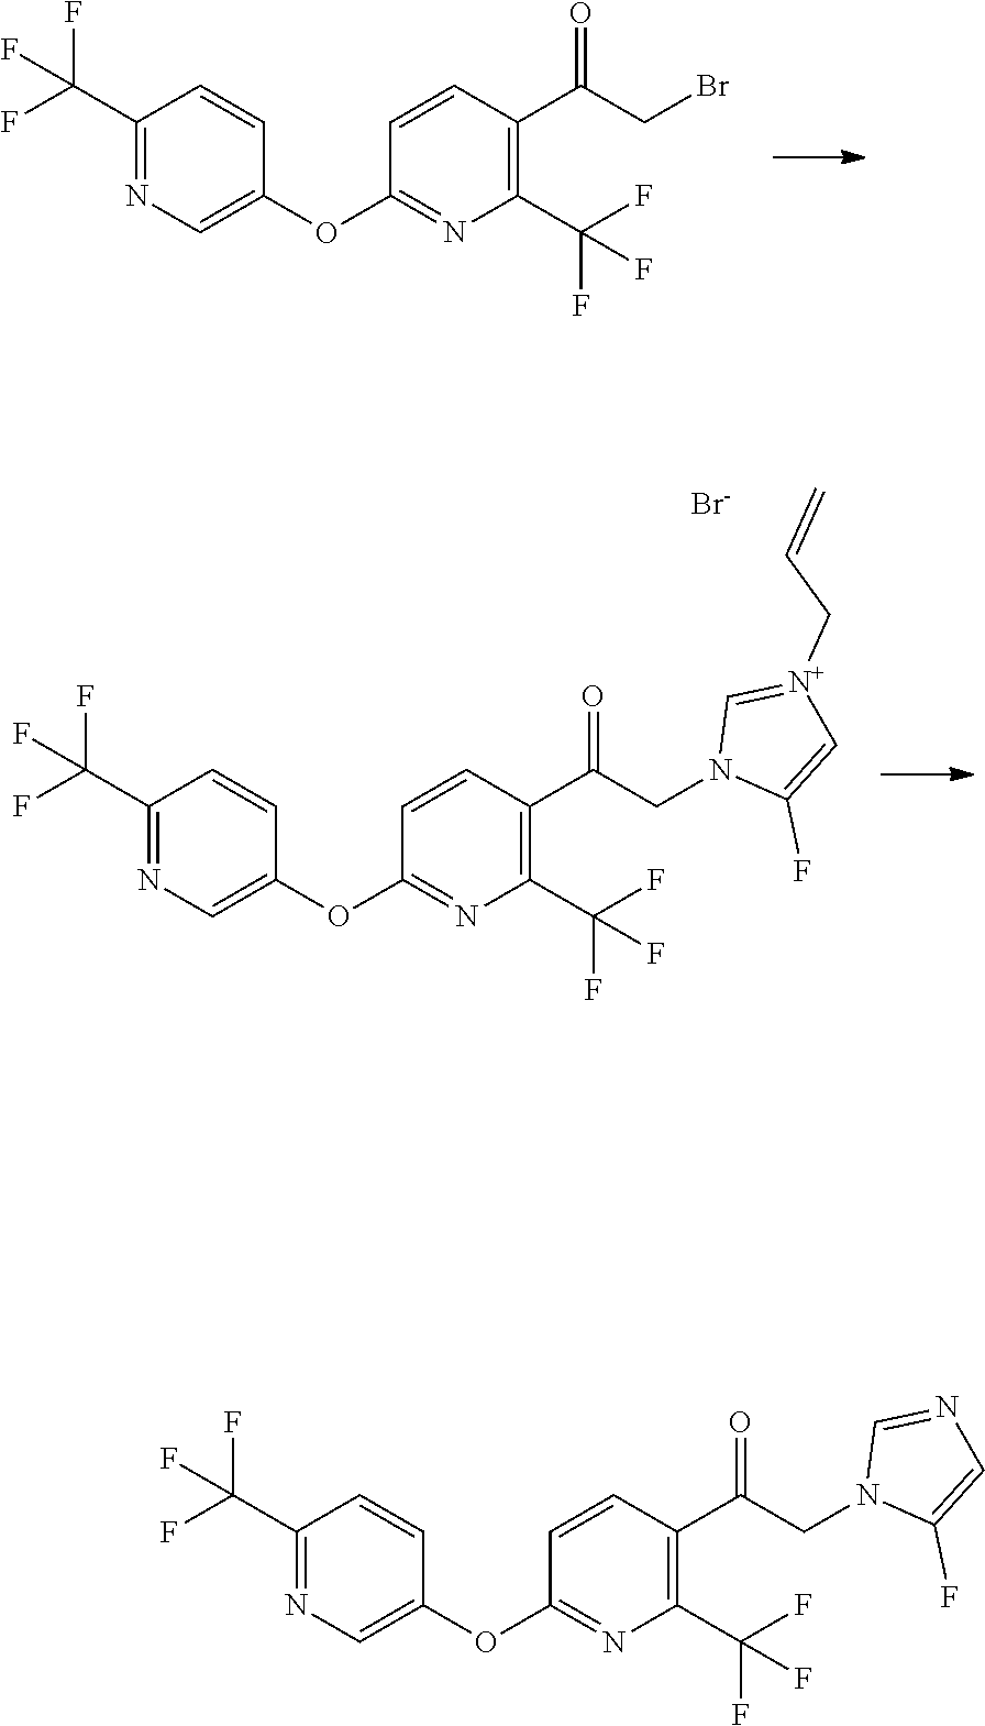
C1=CC(OC2=NC(C(F)(F)F)=C(C(CN3C(F)=CN=C3)=O)C=C2)=CN=C1C(F)(F)F.C1=CC(OC2=NC(C(F)(F)F)=C(C(CBr)=O)C=C2)=CN=C1C(F)(F)F.C1=CC(OC2=NC(C(F)(F)F)=C(C(CN3C(F)=C[N+](CC=C)=C3)=O)C=C2)=CN=C1C(F)(F)F.[Br-]
